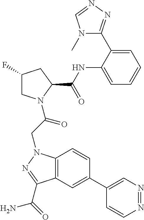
C12=C(C=C(C3=CN=NC=C3)C=C1)C(C(=O)N)=NN2CC(N1CC(F)CC1C(NC1=CC=CC=C1C1=NN=CN1C)=O)=O
